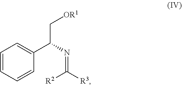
C1=CC=C(C(N=C([R3])[R2])C[OR1])C=C1
